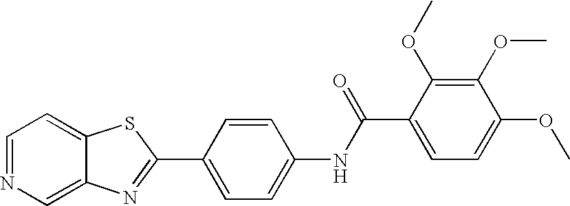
C12=CN=CC=C1SC(C1=CC=C(NC(C3=CC=C(OC)C(OC)=C3OC)=O)C=C1)=N2
